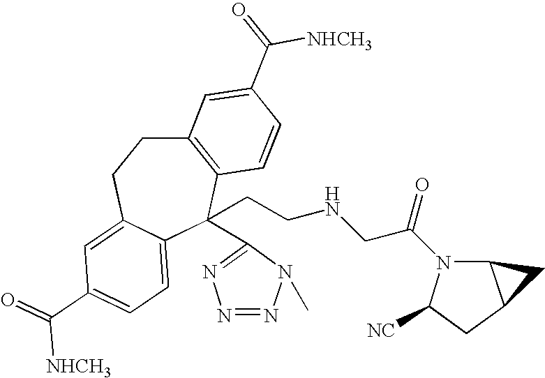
C12=C(C(CCNCC(=O)N3C4C(CC3[CN])C4)(C3=NN=NN3C)C3=CC=C(C(=O)[NHCH3])C=C3CC1)C=CC(C(=O)[NHCH3])=C2
